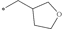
C(C1CCOC1)C
